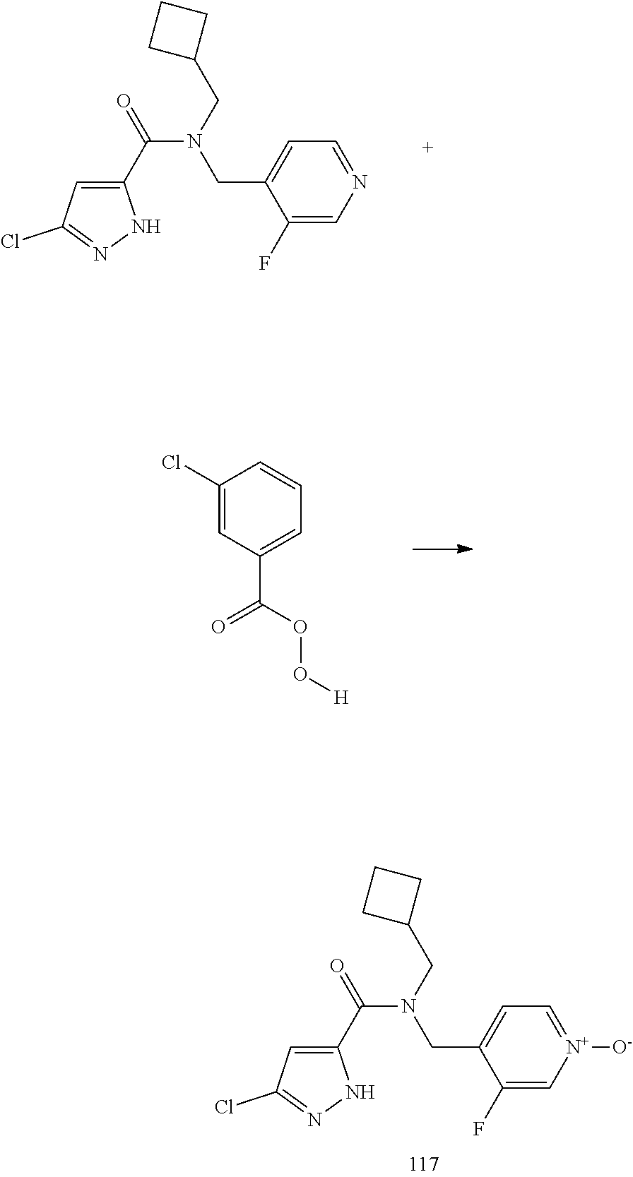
C1(C(N(CC2CCC2)CC2=CC=NC=C2F)=O)=CC(Cl)=NN1.C1(Cl)=CC(C(OO[H])=O)=CC=C1.C1(C(N(CC2CCC2)CC2=CC=[N+]([O-])C=C2F)=O)=CC(Cl)=NN1
